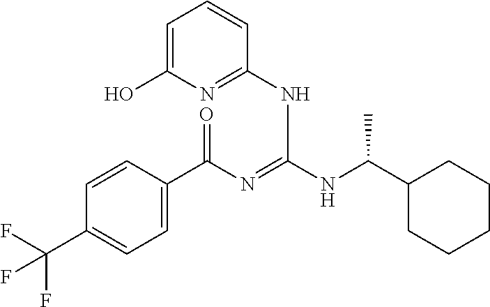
C1=CC(C(N=C(NC(C2CCCCC2)C)NC2=NC(O)=CC=C2)=O)=CC=C1C(F)(F)F
